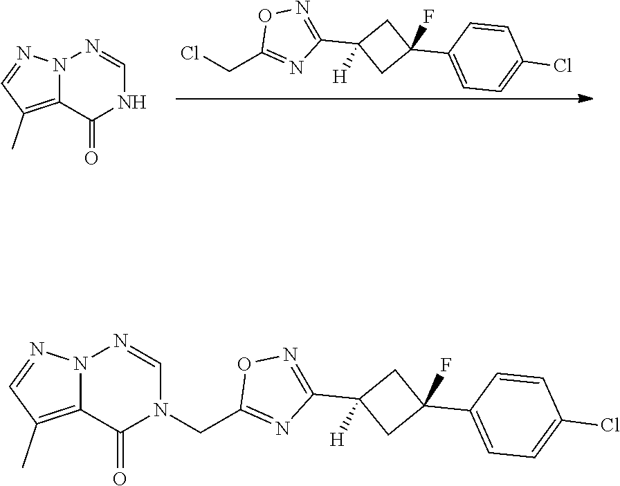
N12C(=C(C)C=N1)C(=O)NC=N2.ClCC1=NC(C2([H])CC(C3=CC=C(Cl)C=C3)(F)C2)=NO1.N12C(=C(C)C=N1)C(=O)N(CC1=NC(C3([H])CC(C4=CC=C(Cl)C=C4)(F)C3)=NO1)C=N2
